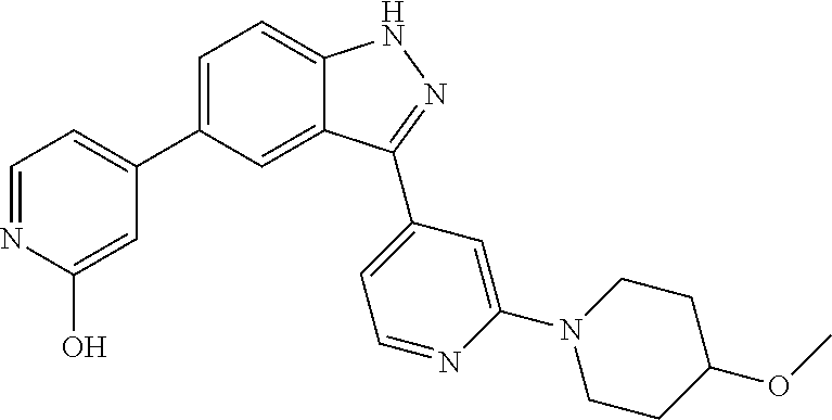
C1=C(C2=CC=NC(O)=C2)C=C2C(=C1)NN=C2C1=CC=NC(N2CCC(OC)CC2)=C1
